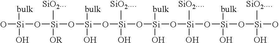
O[Si]([bulk])(O[Si]([SiO2..])([OR])O[Si]([bulk])(O)O[Si]([SiO2...])(O[Si]([bulk])(O)O[Si]([SiO2...])(O[Si](O[Si](O)([SiO2...])O)([bulk])O)O)O)O
